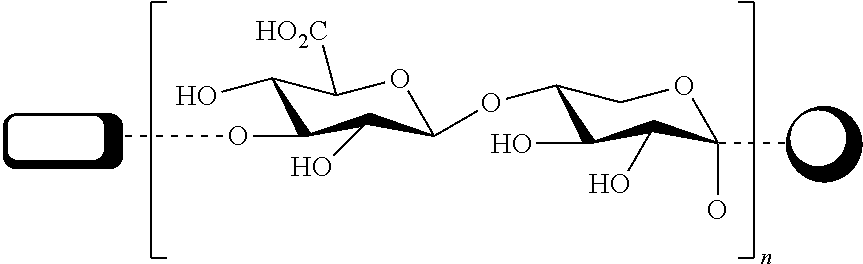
C1(O)C(OC)C(O)C(OC2C(O)C(O)C(O)(C)OC2)OC1[HO2C]
